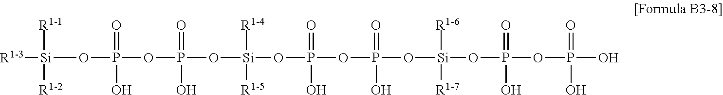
[Si]([R1-3])(OP(=O)(OP(=O)(O[Si]([R1-4])([R1-5])OP(=O)(OP(=O)(O[Si]([R1-6])([R1-7])OP(=O)(OP(=O)(O)O)O)O)O)O)O)([R1-1])[R1-2]
